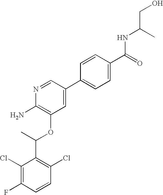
C1(Cl)=C(F)C=CC(Cl)=C1C(C)OC1=C(N)N=CC(C2=CC=C(C(=O)NC(C)CO)C=C2)=C1
